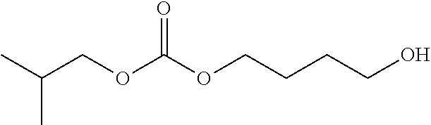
C(COC(OCCCCO)=O)(C)C
